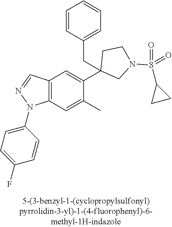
C12=C(C=C(C)C(C3(CC4=CC=CC=C4)CN(S(C4CC4)(=O)=O)CC3)=C1)N(C1=CC=C(F)C=C1)N=C2
